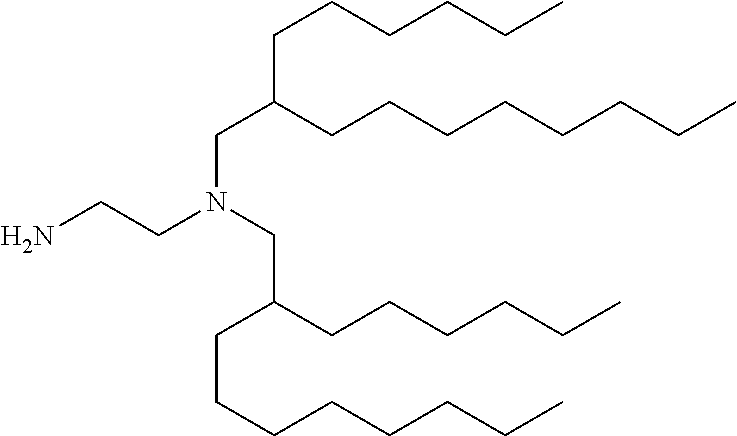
C(C(CCCCCCCC)CCCCCC)N(CCN)CC(CCCCCC)CCCCCCCC
